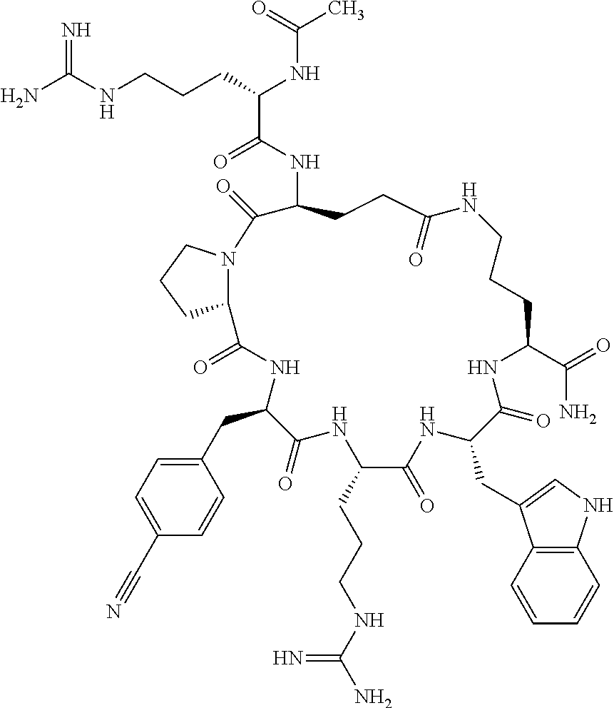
NC(NCCCC(NC(C)=O)C(=O)NC1CCC(=O)NCCCC(C(=O)N)NC(=O)C(CC2=CNC3=C2C=CC=C3)NC(=O)C(CCCNC(N)=N)NC(=O)C(CC2=CC=C(C#N)C=C2)NC(=O)C2N(CCC2)C1=O)=N
